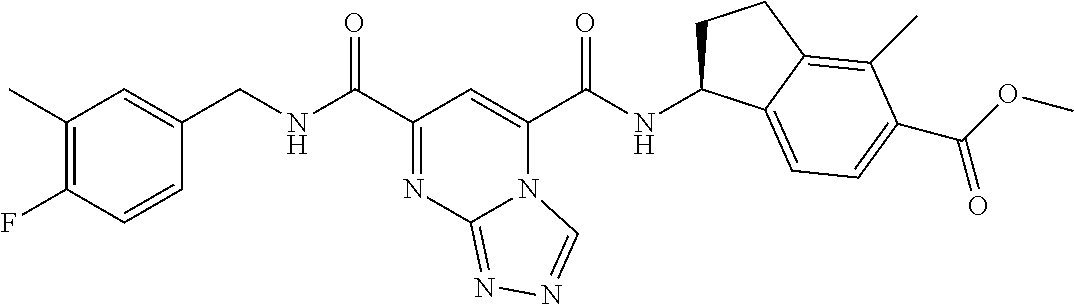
C1(C)=C(F)C=CC(CNC(C2=NC3=NN=CN3C(C(NC3CCC4=C(C)C(C(OC)=O)=CC=C34)=O)=C2)=O)=C1
